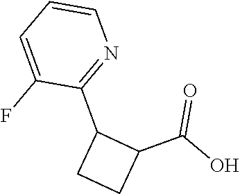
C1=CN=C(C2CCC2C(=O)O)C(F)=C1
